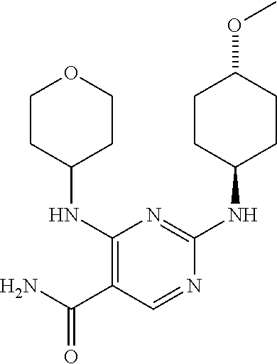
C1CC(NC2=NC(NC3CCOCC3)=C(C(N)=O)C=N2)CCC1OC
